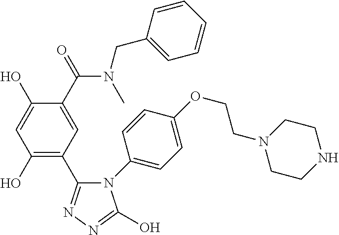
N1(C2=CC=C(OCCN3CCNCC3)C=C2)C(C2=C(O)C=C(O)C(C(=O)N(C)CC3=CC=CC=C3)=C2)=NN=C1O
